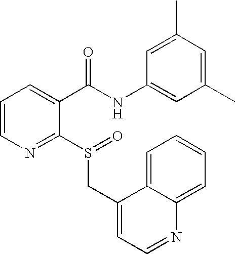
C1=CN=C(S(CC2=CC=NC3=CC=CC=C23)=O)C(C(NC2=CC(C)=CC(C)=C2)=O)=C1
